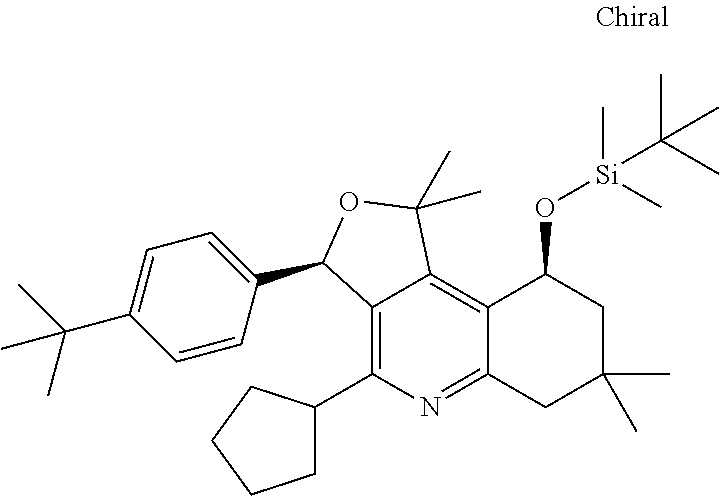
C12=C3C(=C(C4CCCC4)N=C1CC(C)(C)CC2O[Si](C)(C)C(C)(C)C)C(C1=CC=C(C(C)(C)C)C=C1)OC3(C)C
